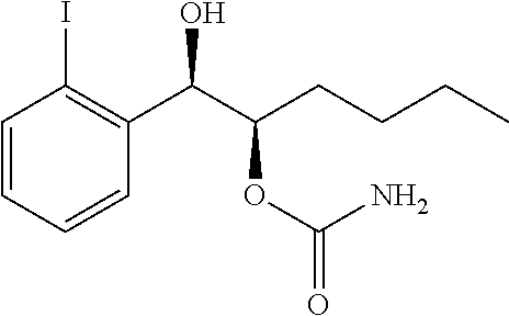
C1=CC=CC(C(C(OC(=O)N)CCCC)O)=C1I
